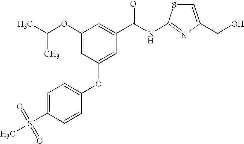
CC(OC1=CC(OC2=CC=C(S(C)(=O)=O)C=C2)=CC(C(NC2=NC(CO)=CS2)=O)=C1)C
